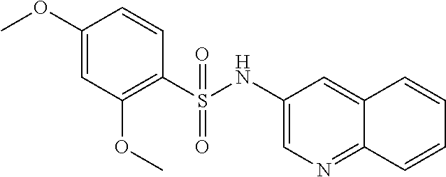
C1(OC)=CC(OC)=C(S(=O)(=O)NC2=CN=C3C(=C2)C=CC=C3)C=C1
